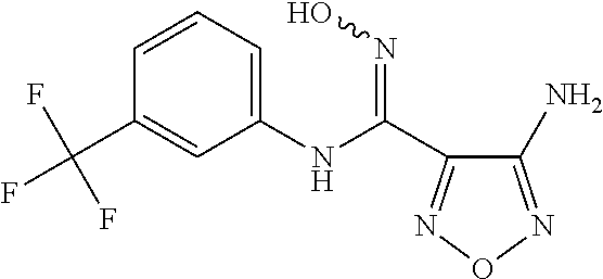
C1=CC=C(NC(C2=NON=C2N)=NO)C=C1C(F)(F)F
